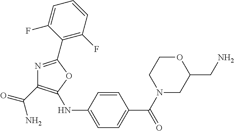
C1=CC(NC2=C(C(=O)N)N=C(C3=C(F)C=CC=C3F)O2)=CC=C1C(N1CC(CN)OCC1)=O
